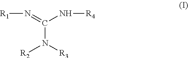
C(N([R3])[R2])(=N[R1])N[R4]
